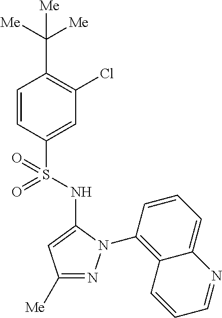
C1=CC(S(=O)(NC2=CC([Me])=NN2C2=C3C(=CC=C2)N=CC=C3)=O)=CC(Cl)=C1C([Me])([Me])[Me]
